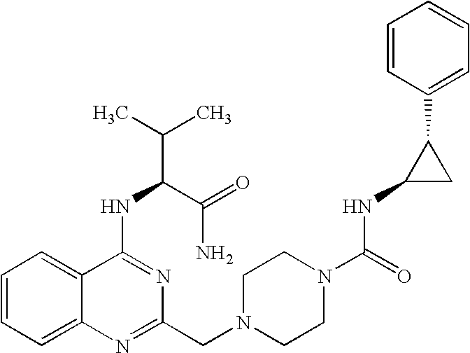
C1=CC=C2C(=C1)C(NC(C(=O)N)C(C)C)=NC(CN1CCN(C(=O)NC3CC3C3=CC=CC=C3)CC1)=N2
